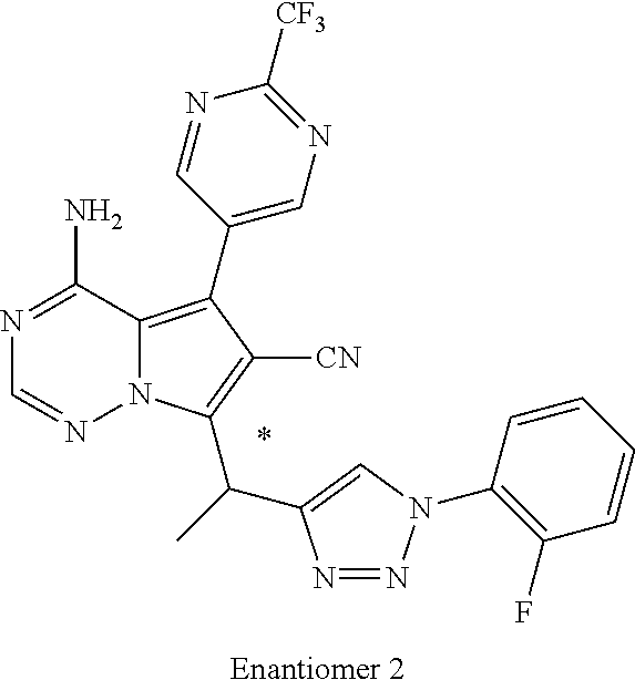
C12=C(C3=CN=C([CF3])N=C3)C([CN])=C(C(C3=CN(C4=C(F)C=CC=C4)N=N3)C)N1N=CN=C2N.*.[Enantiomer 2]
